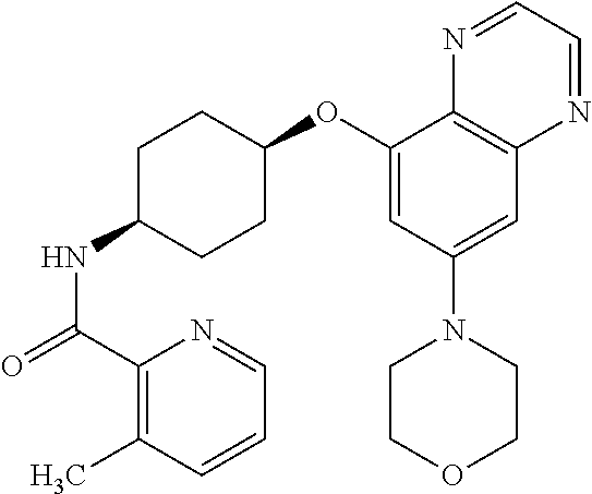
C1(C(=O)NC2CCC(OC3=CC(N4CCOCC4)=CC4=C3N=CC=N4)CC2)=C(C)C=CC=N1
